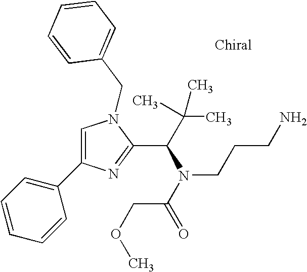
C1=C(C2=CC=CC=C2)N=C(C(C(C)(C)C)N(C(COC)=O)CCCN)N1CC1=CC=CC=C1
